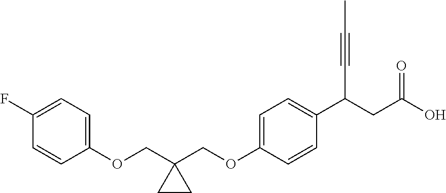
C1(OCC2(COC3=CC=C(C(CC(O)=O)C#CC)C=C3)CC2)=CC=C(F)C=C1
